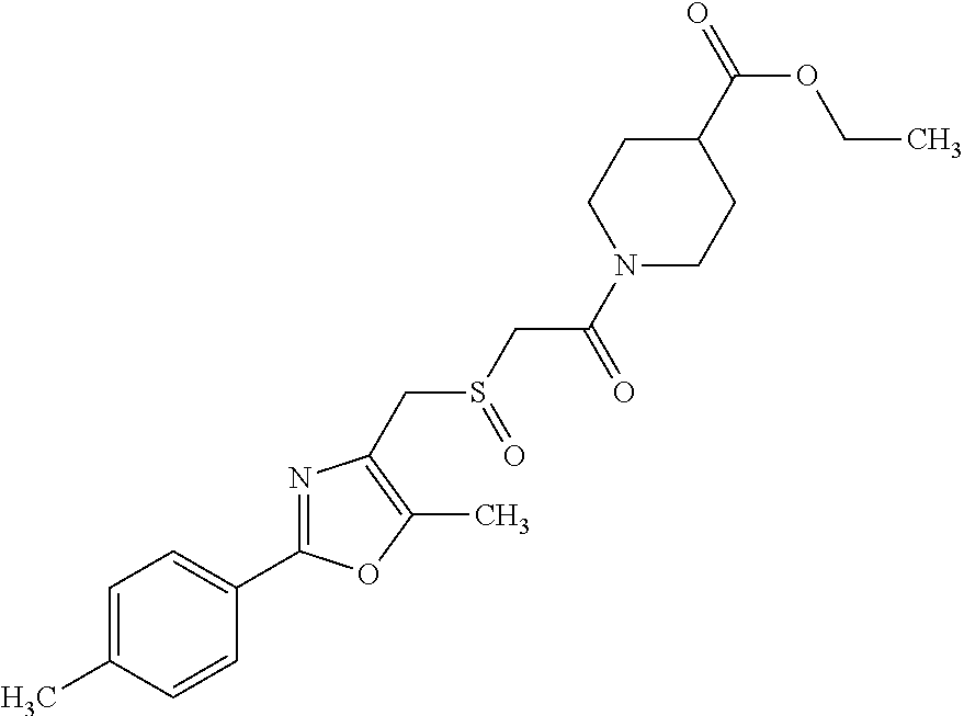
C1=C(C)C=CC(C2=NC(CS(=O)CC(=O)N3CCC(C(OCC)=O)CC3)=C(C)O2)=C1
